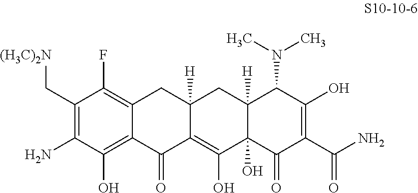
C1(C[(H3C)2N])=C(N)C(O)=C2C(=C1F)CC1([H])C(=C(O)C3(O)C([H])(C1)C(N(C)C)C(O)=C(C(N)=O)C3=O)C2=O
